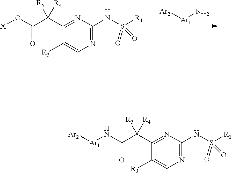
C1(C(C(N[Ar1][Ar2])=O)([R5])[R4])=NC(NS([R1])(=O)=O)=NC=C1[R3].C1(C(C(O[X])=O)([R5])[R4])=NC(NS([R1])(=O)=O)=NC=C1[R3].[Ar2][Ar1]N
